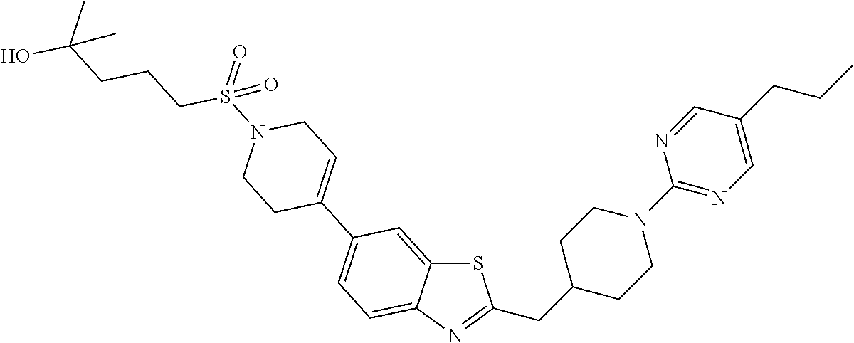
S1C2=CC(C3=CCN(S(=O)(CCCC(O)(C)C)=O)CC3)=CC=C2N=C1CC1CCN(C2=NC=C(CCC)C=N2)CC1
